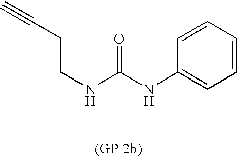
C(CNC(NC1=CC=CC=C1)=O)C#C
